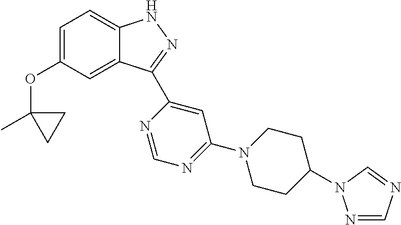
C1=C(OC2(C)CC2)C=C2C(=C1)NN=C2C1=CC(N2CCC(N3N=CN=C3)CC2)=NC=N1
